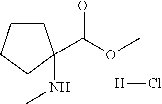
[H]Cl.O=C(OC)C1(NC)CCCC1
